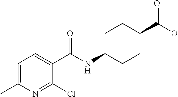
C1=C(C)N=C(Cl)C(C(NC2CCC(C(O)=O)CC2)=O)=C1
